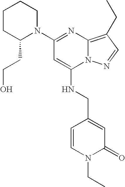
C1(N2CCCCC2CCO)=NC2=C(CC)C=NN2C(NCC2=CC(=O)N(CC)C=C2)=C1
